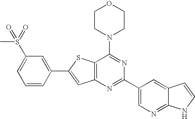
C1CN(C2=NC(C3=CN=C4C(=C3)C=CN4)=NC3=C2SC(C2=CC(S(C)(=O)=O)=CC=C2)=C3)CCO1
